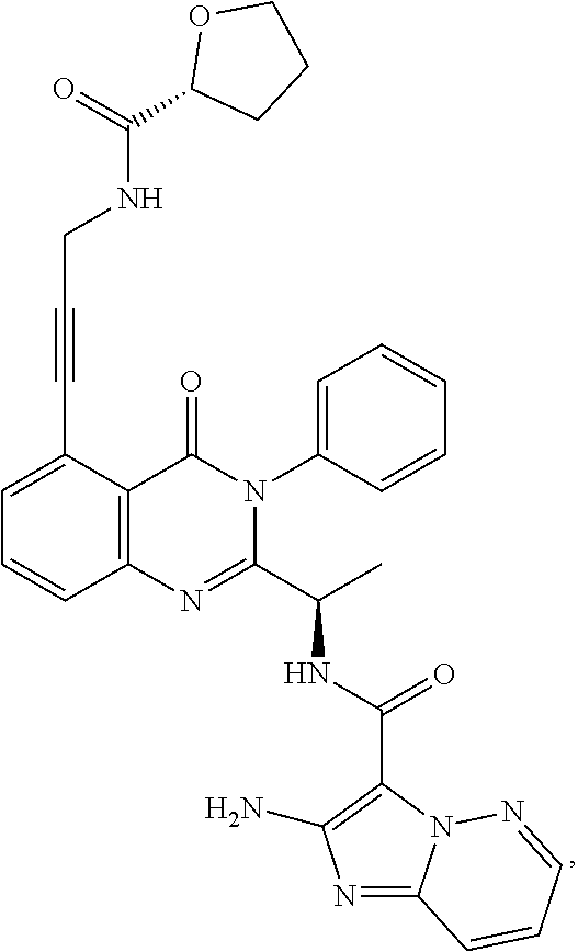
C1=C(C#CCNC(=O)C2OCCC2)C2=C(C=C1)N=C(C(C)NC(=O)C1=C(N)N=C3N1N=CC=C3)N(C1=CC=CC=C1)C2=O
